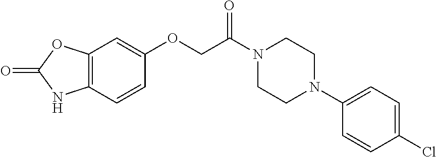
C1=CC(OCC(N2CCN(C3=CC=C(Cl)C=C3)CC2)=O)=CC2=C1NC(=O)O2
